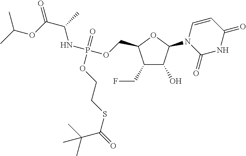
C1(CF)C(O)C(N2C(=O)NC(=O)C=C2)OC1COP(NC(C)C(=O)OC(C)C)(=O)OCCSC(=O)C(C)(C)C
